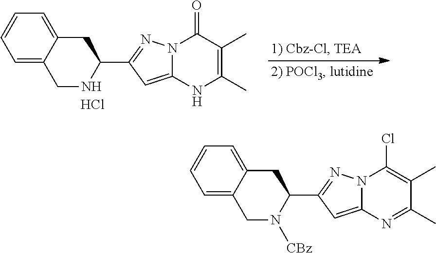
C1=C2C(=CC=C1)CC(C1=NN3C(=C1)N=C(C)C(C)=C3Cl)N([CBz])C2.C1=C2C(=CC=C1)CC(C1=NN3C(=C1)NC(C)=C(C)C3=O)NC2.Cl
